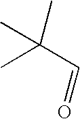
CC(C=O)(C)C
